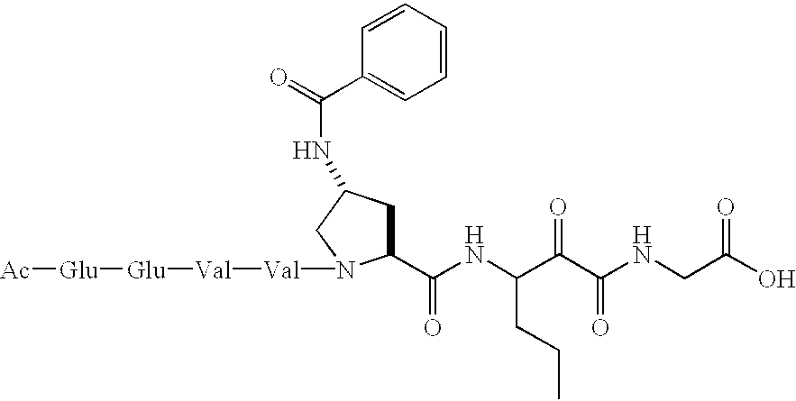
C(NC(C(C(NCC(O)=O)=O)=O)CCC)(=O)C1CC(NC(=O)C2=CC=CC=C2)CN1[Val][Val][Glu][Glu][Ac]
